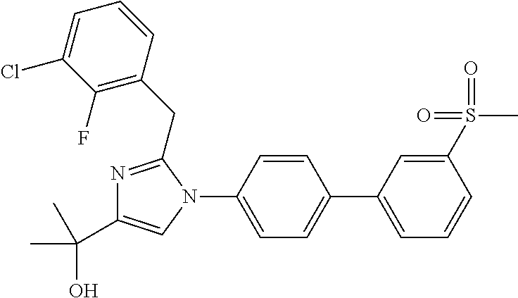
C1(N2C=C(C(C)(C)O)N=C2CC2=C(F)C(Cl)=CC=C2)=CC=C(C2=CC=CC(S(C)(=O)=O)=C2)C=C1
